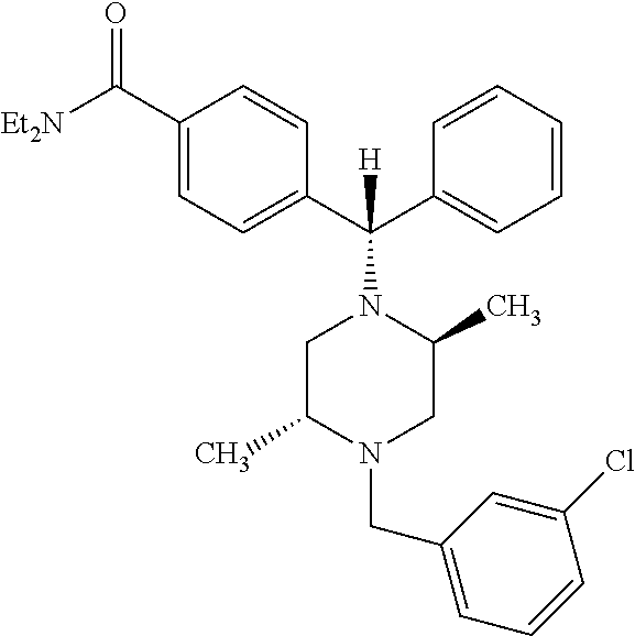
C1(C([Et2N])=O)=CC=C(C(C2=CC=CC=C2)(N2CC(C)N(CC3=CC=CC(Cl)=C3)CC2C)[H])C=C1
